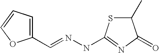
C1(C=NNC2=NC(=O)C(C)S2)=CC=CO1
